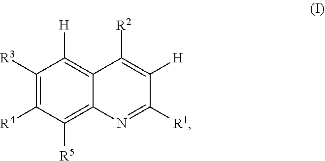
C1([R3])=C([R4])C([R5])=C2C(=C1[H])C([R2])=C([H])C([R1])=N2
